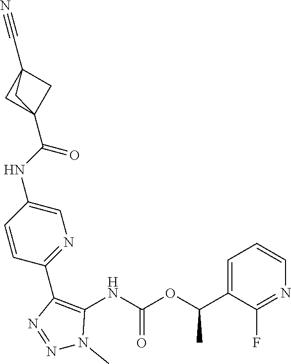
C12(C#N)CC(C(NC3=CN=C(C4=C(NC(=O)OC(C5=CC=CN=C5F)C)N(C)N=N4)C=C3)=O)(C1)C2
